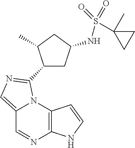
C12=C(N3C(=CN=C3C3CC(NS(=O)(=O)C4(C)CC4)CC3C)C=N1)C=CN2
